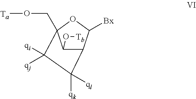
C12C([Bx])OC(CO[Ta])(C([qj])([qi])C1([qk])[ql])C2O[Tb]
